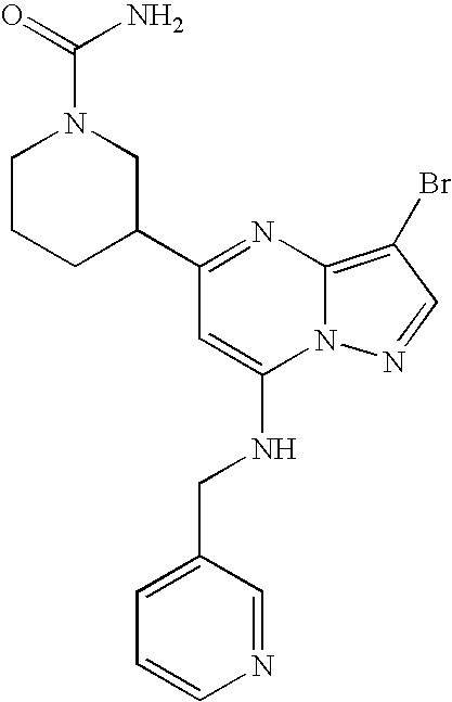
C1(C2=NC3=C(Br)C=NN3C(NCC3=CC=CN=C3)=C2)CCCN(C(N)=O)C1
